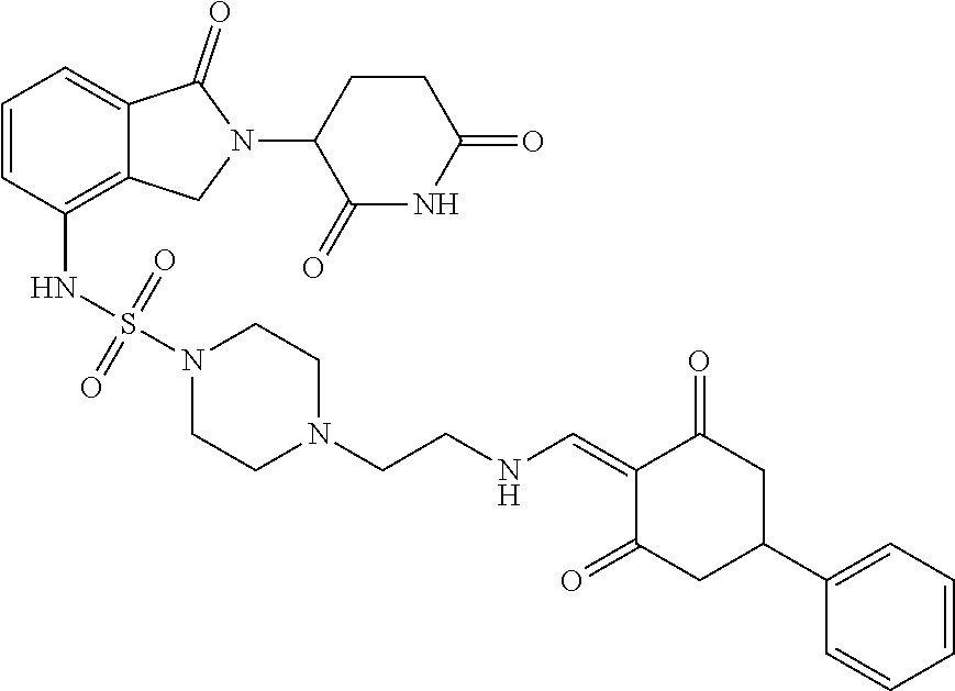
C1=CC(NS(N2CCN(CCNC=C3C(=O)CC(C4=CC=CC=C4)CC3=O)CC2)(=O)=O)=C2C(=C1)C(=O)N(C1C(=O)NC(=O)CC1)C2
